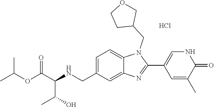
Cl.C1=C(CNC(C(OC(C)C)=O)C(C)O)C=C2C(=C1)N(CC1COCC1)C(C1=CNC(=O)C(C)=C1)=N2
